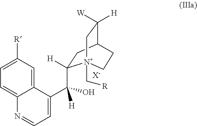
C1=C2C(=CC([R])=C1)C(C(O)([H])C1([H])CC3C([W])([H])C[N+]1(C[R])CC3)=CC=N2.[X-]
